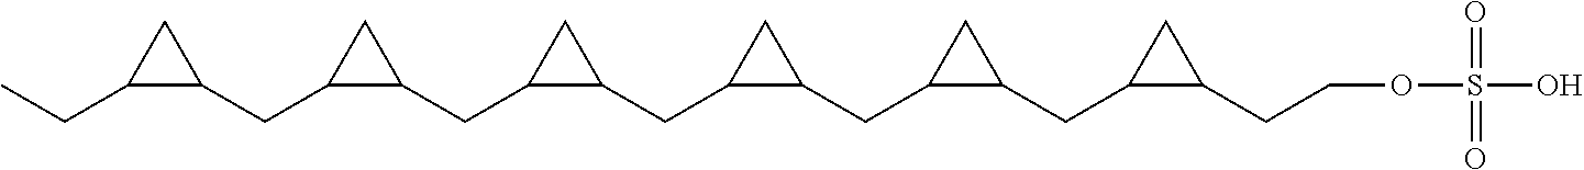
CCC1CC1CC1CC1CC1CC1CC1CC1CC1CC1CC1C(CCOS(O)(=O)=O)C1
